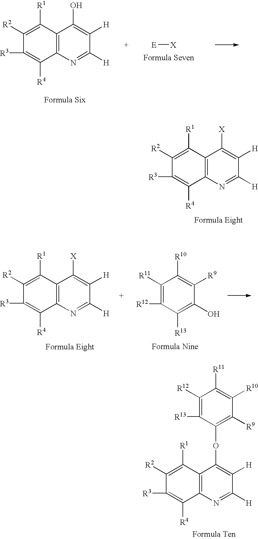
C12=C(N=C([H])C([H])=C1[X])C([R4])=C([R3])C([R2])=C2[R1].C12=C(N=C([H])C([H])=C1OC1=C([R9])C([R10])=C([R11])C([R12])=C1[R13])C([R4])=C([R3])C([R2])=C2[R1].C12=C(N=C([H])C([H])=C1O)C([R4])=C([R3])C([R2])=C2[R1].[E][X].C12=C(N=C([H])C([H])=C1[X])C([R4])=C([R3])C([R2])=C2[R1].C1([R9])=C([R10])C([R11])=C([R12])C([R13])=C1O
